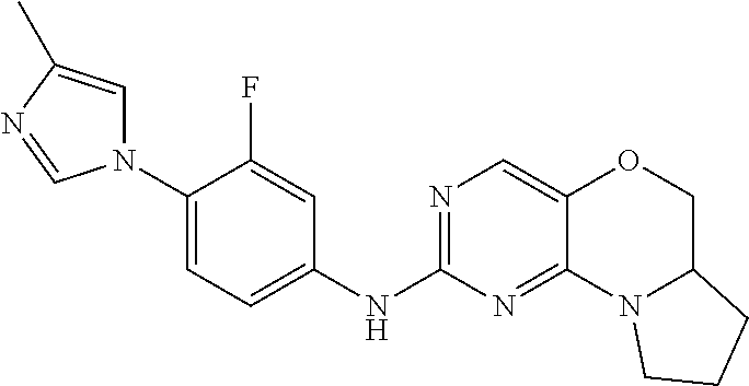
C1(N2C=C(C)N=C2)=CC=C(NC2=NC=C3C(=N2)N2C(CO3)CCC2)C=C1F
